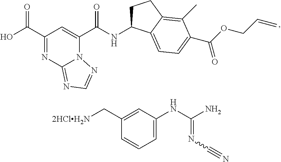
C1(C(O)=O)=NC2=NC=NN2C(C(NC2CCC3=C(C)C(C(OCC=C)=O)=CC=C23)=O)=C1.C1(C[2HClH2N])=CC(NC(N)=NC#N)=CC=C1
